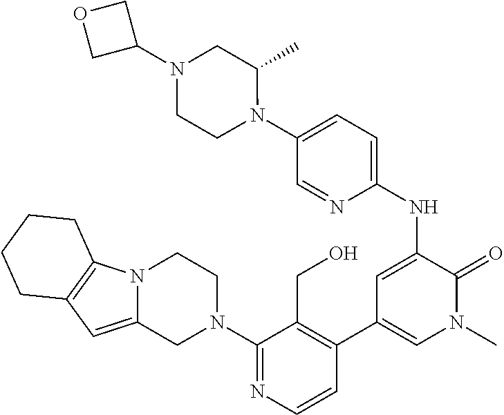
C1(N2CCN3C(=CC4=C3CCCC4)C2)=NC=CC(C2=CN(C)C(=O)C(NC3=CC=C(N4C(C)CN(C5COC5)CC4)C=N3)=C2)=C1CO
